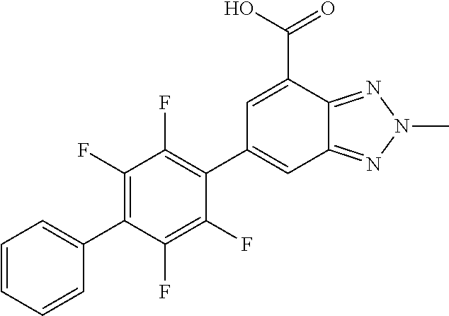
C1=CC=CC(C2=C(F)C(F)=C(C3=CC4=NN(C)N=C4C(C(=O)O)=C3)C(F)=C2F)=C1
